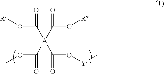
O(C([A](C(O[R])=O)(C(O[Y]C)=O)C(O[R])=O)=O)C
